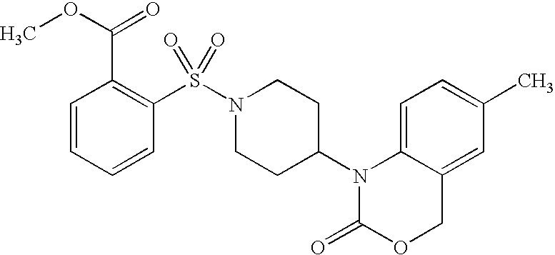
C1=C2C(=CC(C)=C1)COC(=O)N2C1CCN(S(=O)(=O)C2=C(C(=O)OC)C=CC=C2)CC1
